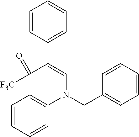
C1=CC(C(=CN(CC2=CC=CC=C2)C2=CC=CC=C2)C([F3C])=O)=CC=C1
